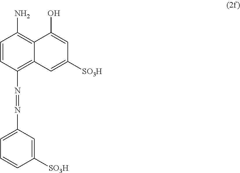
C1=CC(N=NC2=CC=CC([SO3H])=C2)=C2C(=C1N)C(O)=CC([SO3H])=C2
